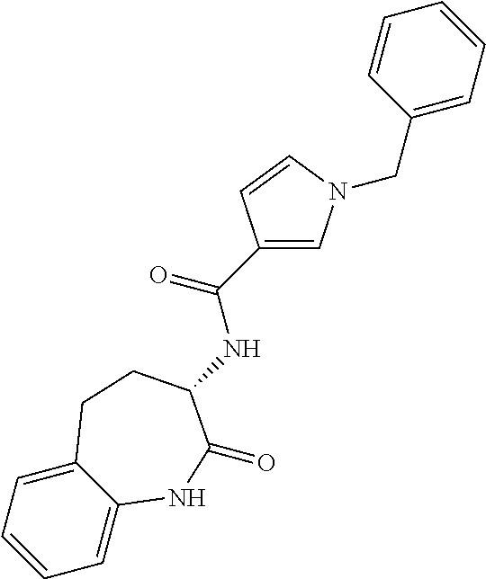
C1=C2C(=CC=C1)CCC(NC(C1=CN(CC3=CC=CC=C3)C=C1)=O)C(=O)N2
